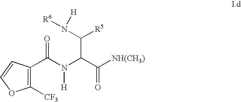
C1(C(N(C(C([NH(CH3)])=O)C(N([R6])[H])[R5])[H])=O)=C([CF3])OC=C1
